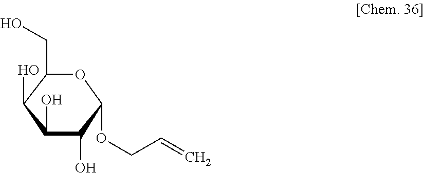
C1(O)C(O)C(OCC=C)OC(CO)C1O
